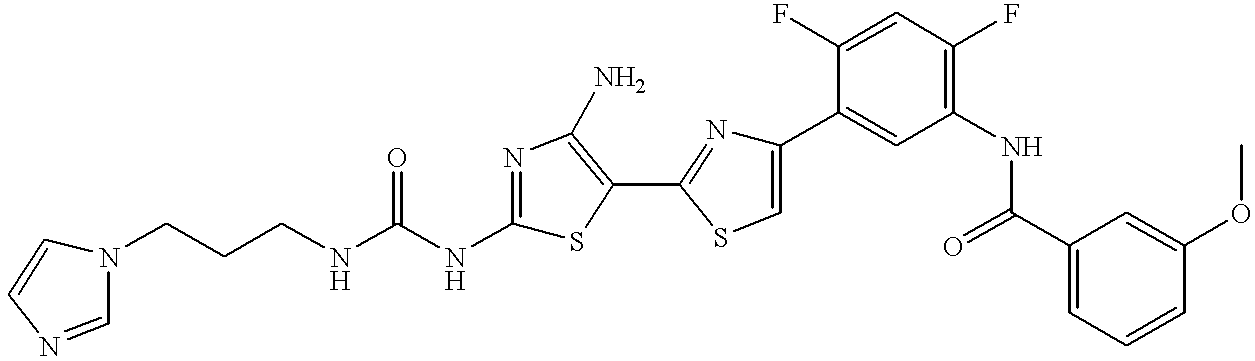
C(CCNC(NC1=NC(N)=C(C2=NC(C3=CC(NC(C4=CC=CC(OC)=C4)=O)=C(F)C=C3F)=CS2)S1)=O)N1C=CN=C1
